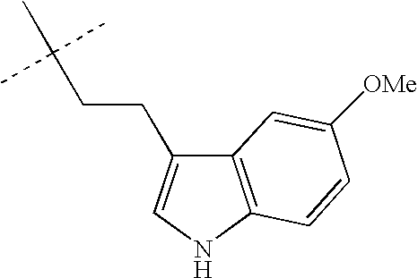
C12=C(NC=C1CCC(C)(C)C)C=CC([OMe])=C2
